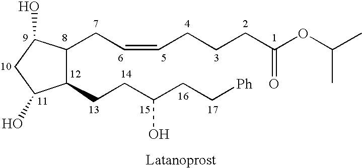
C1(CCC(CC[Ph])O)C(CC=CCCCC(OC(C)C)=O)C(O)CC1O
